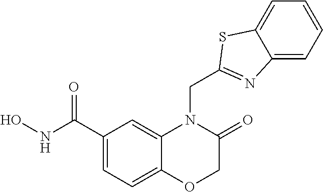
C1(C(NO)=O)=CC=C2C(=C1)N(CC1=NC3=CC=CC=C3S1)C(=O)CO2
